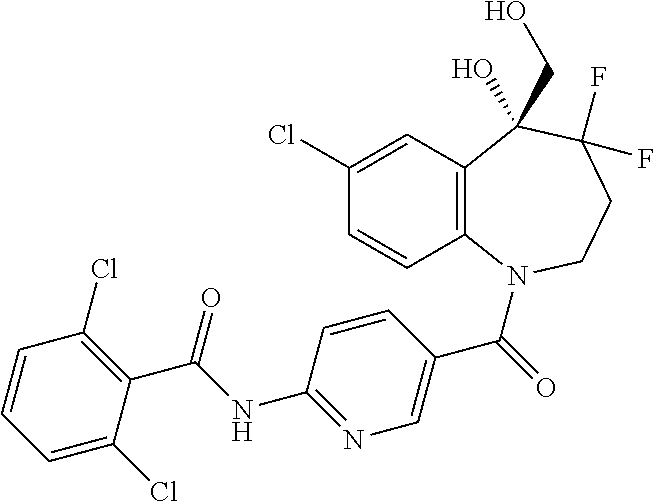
C12=C(N(C(=O)C3=CN=C(NC(C4=C(Cl)C=CC=C4Cl)=O)C=C3)CCC(F)(F)C1(CO)O)C=CC(Cl)=C2
